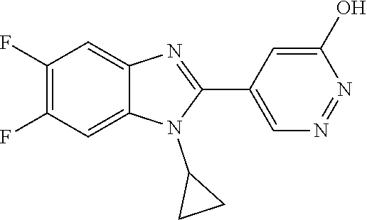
C1(F)=C(F)C=C2C(=C1)N=C(C1=CN=NC(O)=C1)N2C1CC1
